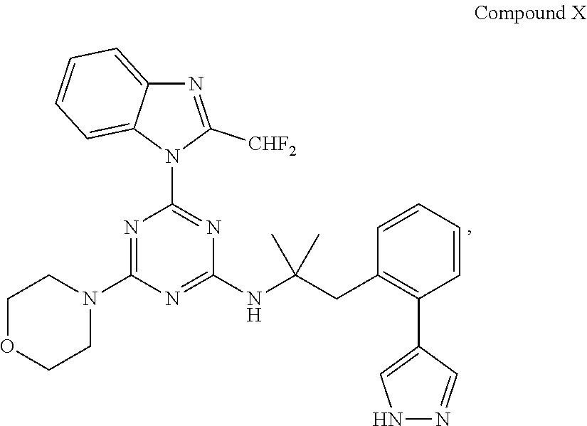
C1COCCN1C1=NC(N2C3=CC=CC=C3N=C2[CHF2])=NC(NC(CC2=C(C3=CNN=C3)C=CC=C2)(C)C)=N1
